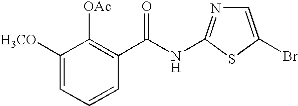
C1([H3CO])=CC=CC(C(NC2=NC=C(Br)S2)=O)=C1[OAc]
